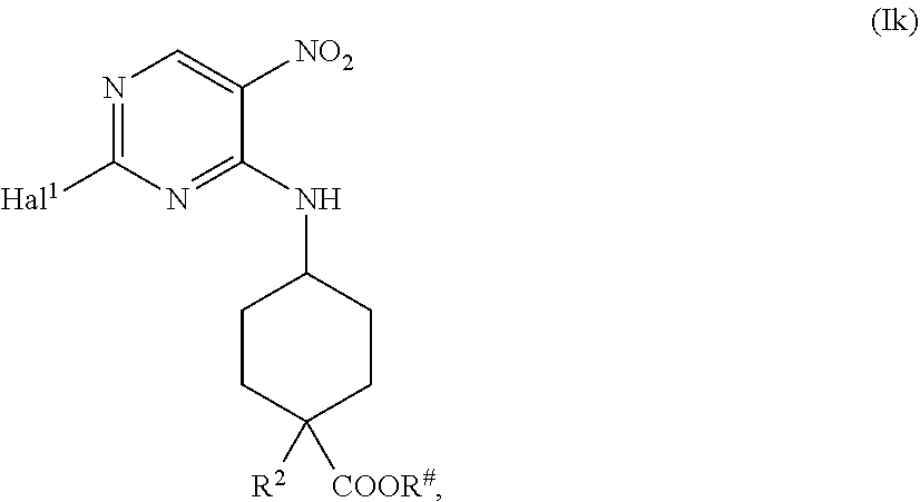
N1=C([Hal1])N=C(NC2CCC([R2])([COOR#])CC2)C([NO2])=C1
